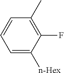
C1=C([n-Hex])C(F)=C(C)C=C1
